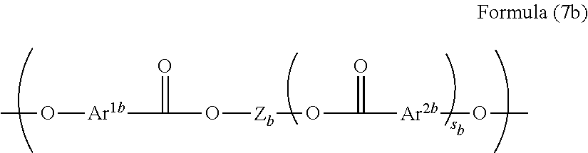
CO[Ar1b]C(=O)O[Zb]OC(=O)[Ar2b]OC
